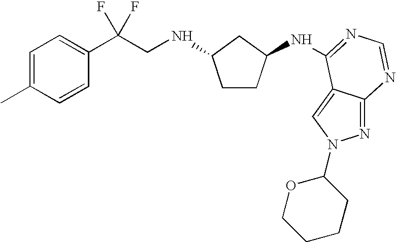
C1=C(C)C=CC(C(CNC2CCC(NC3=NC=NC4=NN(C5OCCCC5)C=C43)C2)(F)F)=C1
